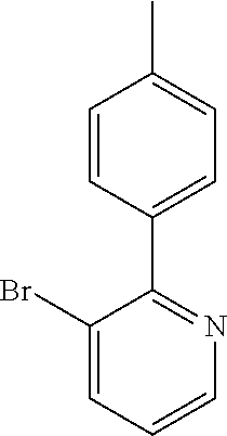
C1(Br)=CC=CN=C1C1=CC=C(C)C=C1
